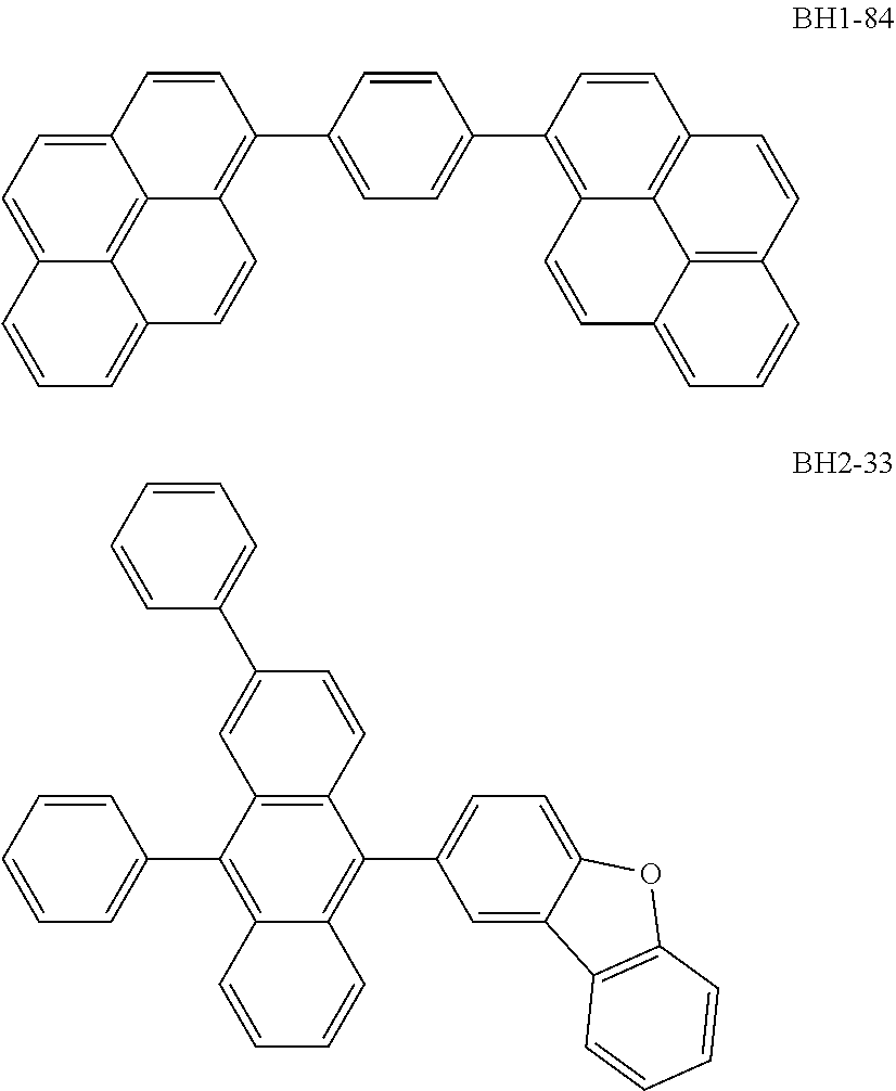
C12=C(C3=CC=C(C4=C5C=CC6=CC=CC7=C6C5=C(C=C7)C=C4)C=C3)C=CC3=CC=C4C=CC=C(C4=C13)C=C2.C1=C2C(=CC=C1C1=C3C=CC=CC3=C(C3=CC=CC=C3)C3=C1C=CC(C1=CC=CC=C1)=C3)OC1=C2C=CC=C1
